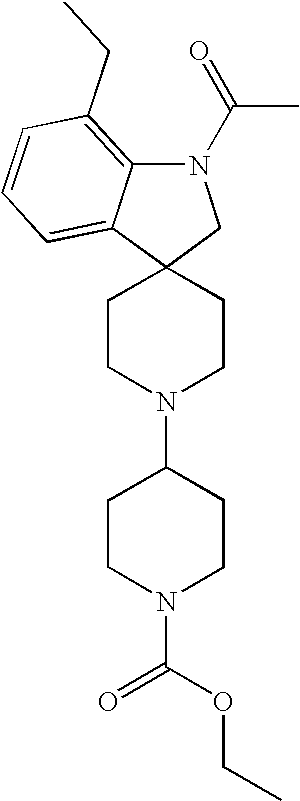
N1(C(=O)C)C2=C(CC)C=CC=C2C2(C1)CCN(C1CCN(C(OCC)=O)CC1)CC2
